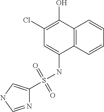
C1(S(NC2=CC(Cl)=C(O)C3=C2C=CC=C3)(=O)=O)=CNC=N1
